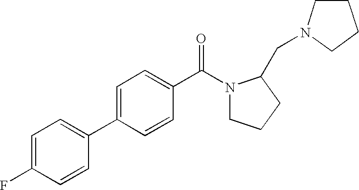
C1(F)=CC=C(C2=CC=C(C(N3CCCC3CN3CCCC3)=O)C=C2)C=C1
